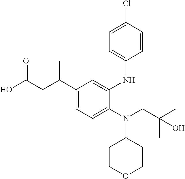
C1(N(C2CCOCC2)CC(C)(C)O)=CC=C(C(CC(O)=O)C)C=C1NC1=CC=C(Cl)C=C1
